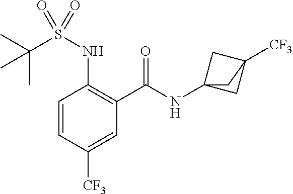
C1=CC([CF3])=CC(C(=O)NC23CC([CF3])(C2)C3)=C1NS(C(C)(C)C)(=O)=O
